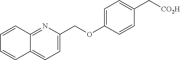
C12=NC(COC3=CC=C(C[CO2H])C=C3)=CC=C1C=CC=C2
